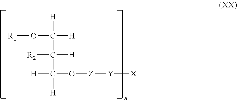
O(C([H])([H])C([R2])([H])C([H])(O[Z][Y][X])[H])[R1]
